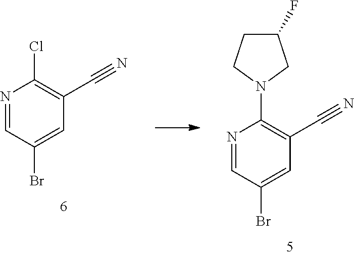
N1=CC(Br)=CC(C#N)=C1Cl.N1=CC(Br)=CC(C#N)=C1N1CC(F)CC1
